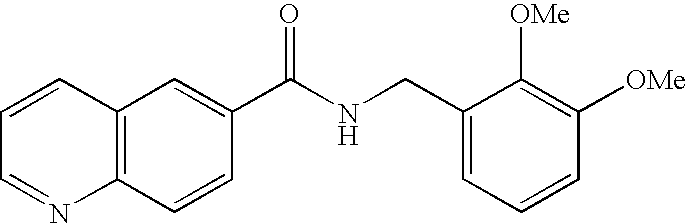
C1=CC=NC2=C1C=C(C(NCC1=CC=CC([OMe])=C1[OMe])=O)C=C2
